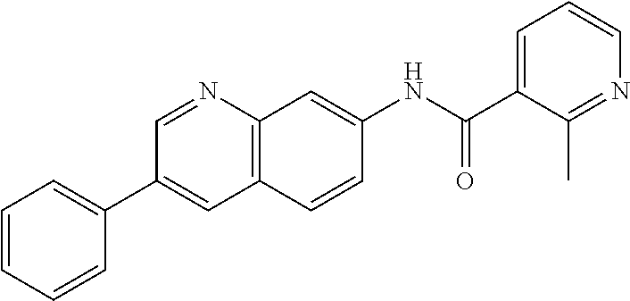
C1=NC2=C(C=C1C1=CC=CC=C1)C=CC(NC(C1=CC=CN=C1C)=O)=C2
